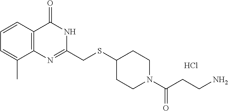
Cl.S(C1CCN(C(=O)CCN)CC1)CC1=NC2=C(C=CC=C2C)C(=O)N1
